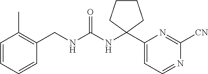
C(NC(NC1(C2=CC=NC([CN])=N2)CCCC1)=O)C1=C(C)C=CC=C1
